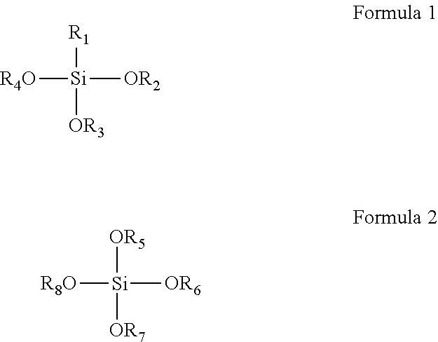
[R4O][Si]([OR2])([R1])[OR3].[R8O][Si]([OR6])([OR5])[OR7]
